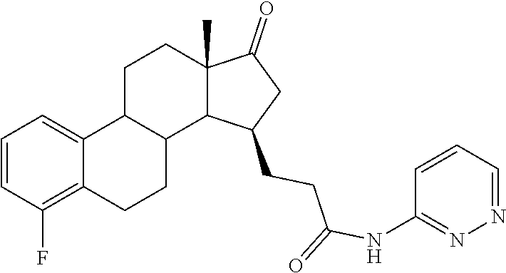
C1=CC=NN=C1NC(CCC1CC(=O)C2(C)CCC3C4=CC=CC(F)=C4CCC3C21)=O
